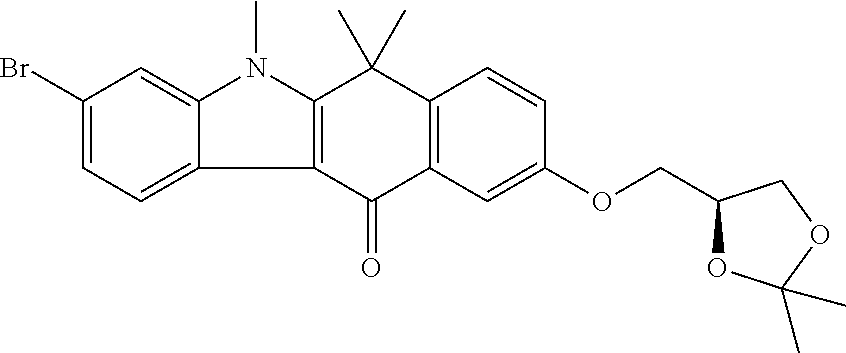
C12=C(C(=O)C3=C(C1(C)C)C=CC(OCC1OC(C)(C)OC1)=C3)C1=CC=C(Br)C=C1N2C
